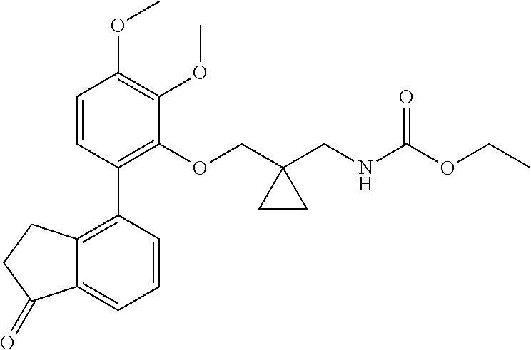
COC1=C(OC)C(OCC2(CNC(OCC)=O)CC2)=C(C2=C3C(=CC=C2)C(=O)CC3)C=C1
